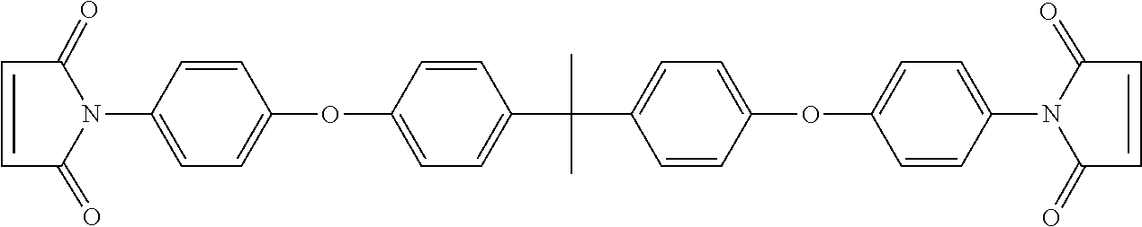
C1(=O)C=CC(=O)N1C1=CC=C(OC2=CC=C(C(C)(C)C3=CC=C(OC4=CC=C(N5C(=O)C=CC5=O)C=C4)C=C3)C=C2)C=C1
